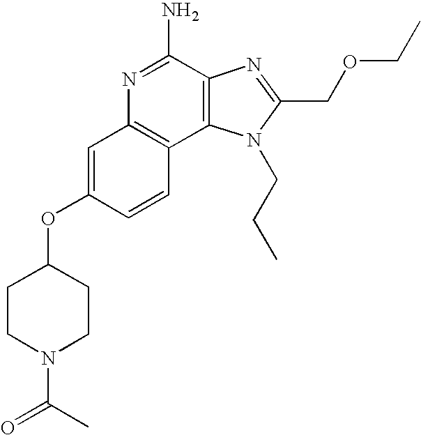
C1=C(OC2CCN(C(C)=O)CC2)C=CC2=C1N=C(N)C1=C2N(CCC)C(COCC)=N1
